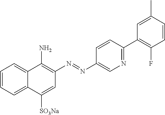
C1=CC=C2C(=C1)C(N)=C(N=NC1=CN=C(C3=C(F)C=CC(C)=C3)C=C1)C=C2[SO3Na]
